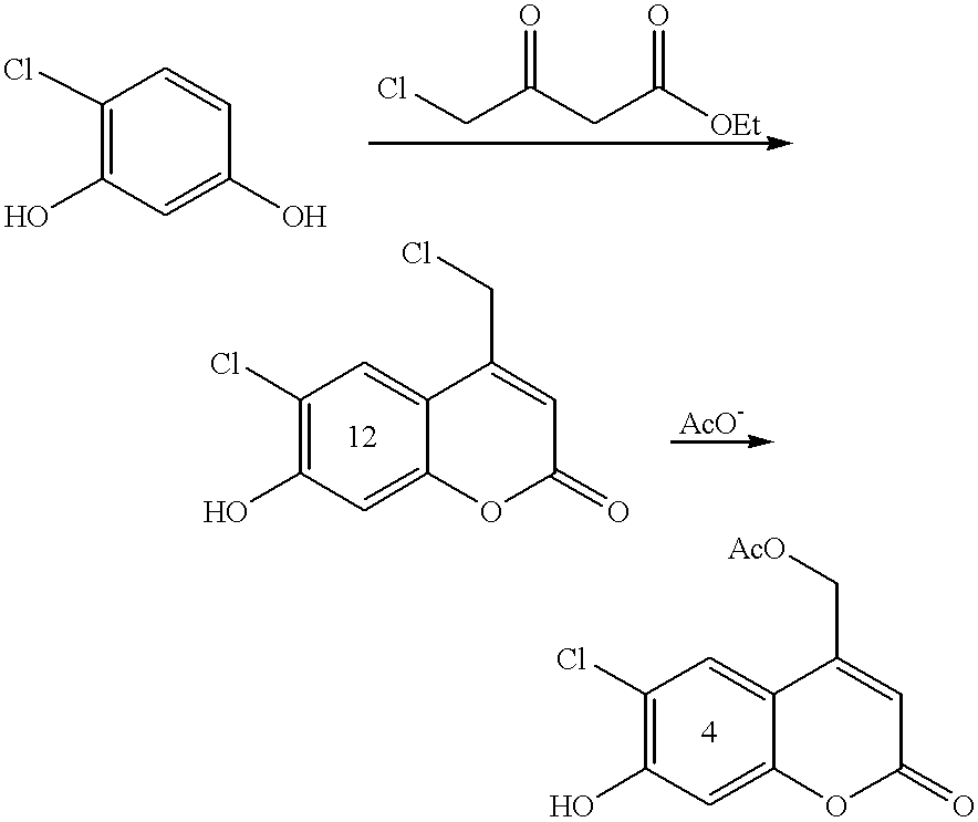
C1(Cl)=C(O)C=C(O)C=C1.ClCC(CC([OEt])=O)=O.C1(Cl)=C(O)C=C2C(=C1)C(CCl)=CC(=O)O2.C1(Cl)=C(O)C=C2C(=C1)C(C[AcO])=CC(=O)O2
